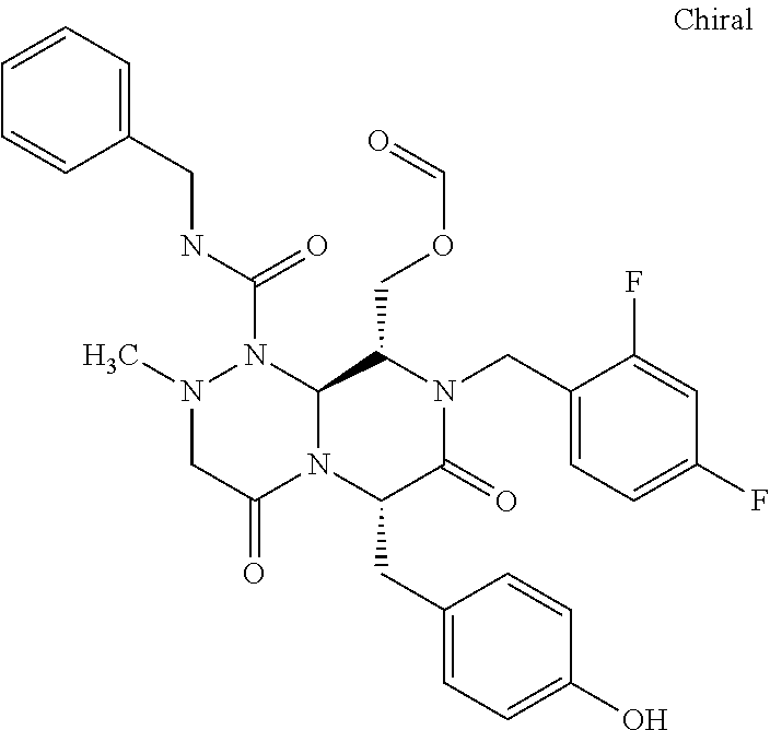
N1(C)CC(=O)N2C(N1C(NCC1=CC=CC=C1)=O)C(COC=O)N(CC1=CC=C(F)C=C1F)C(=O)C2CC1=CC=C(O)C=C1
